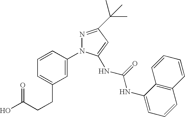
C1=C(N2N=C(C(C)(C)C)C=C2NC(NC2=CC=CC3=C2C=CC=C3)=O)C=CC=C1CCC(O)=O
